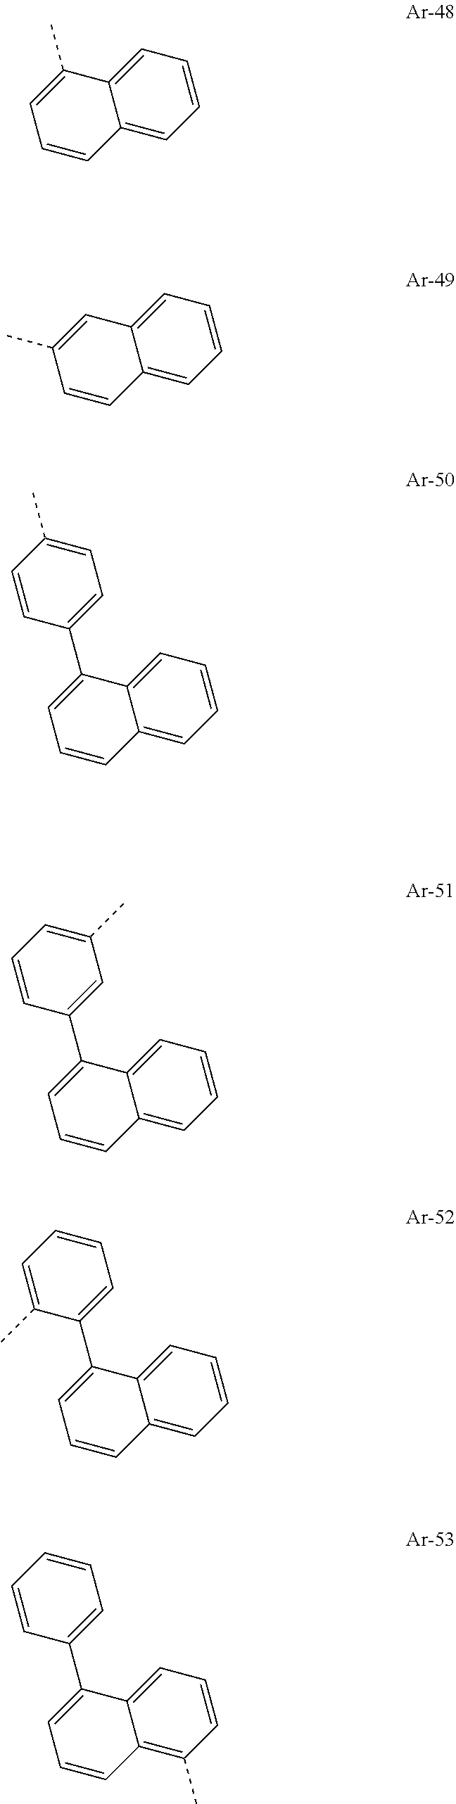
C1=C2C(=CC=C1)C=CC=C2C.C1=C2C(=CC=C1)C=CC(C)=C2.C1=C2C(=CC=C1)C=CC=C2C1=CC=C(C)C=C1.C1=C2C(=CC=C1)C=CC=C2C1=CC(C)=CC=C1.C1=C2C(=CC=C1)C=CC=C2C1=CC=CC=C1C.C1=C2C(=C(C)C=C1)C=CC=C2C1=CC=CC=C1
